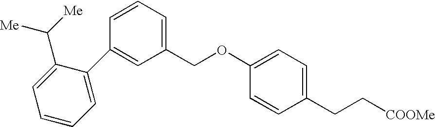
C1(COC2=CC=C(CC[COOMe])C=C2)=CC=CC(C2=CC=CC=C2C([Me])[Me])=C1
